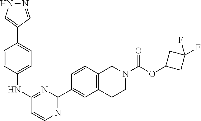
C1(NC2=CC=C(C3=CNN=C3)C=C2)=NC(C2=CC3=C(C=C2)CN(C(OC2CC(F)(F)C2)=O)CC3)=NC=C1
